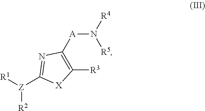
[R5]N([A]C1=C([R3])[X]C([Z]([R1])[R2])=N1)[R4]
